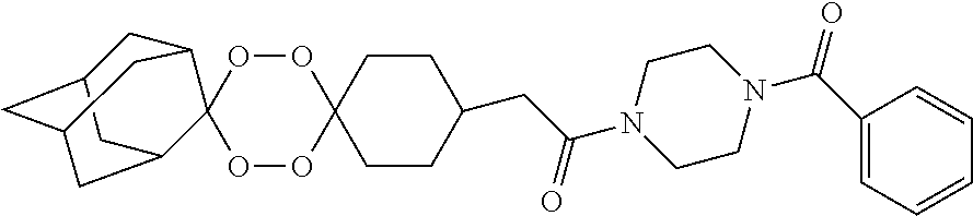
C1CC(CC(N2CCN(C(=O)C3=CC=CC=C3)CC2)=O)CCC12OOC1(OO2)C2CC3CC(CC1C3)C2
